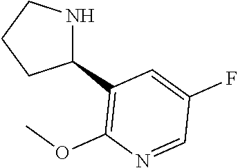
N1C(C2=C(OC)N=CC(F)=C2)CCC1
